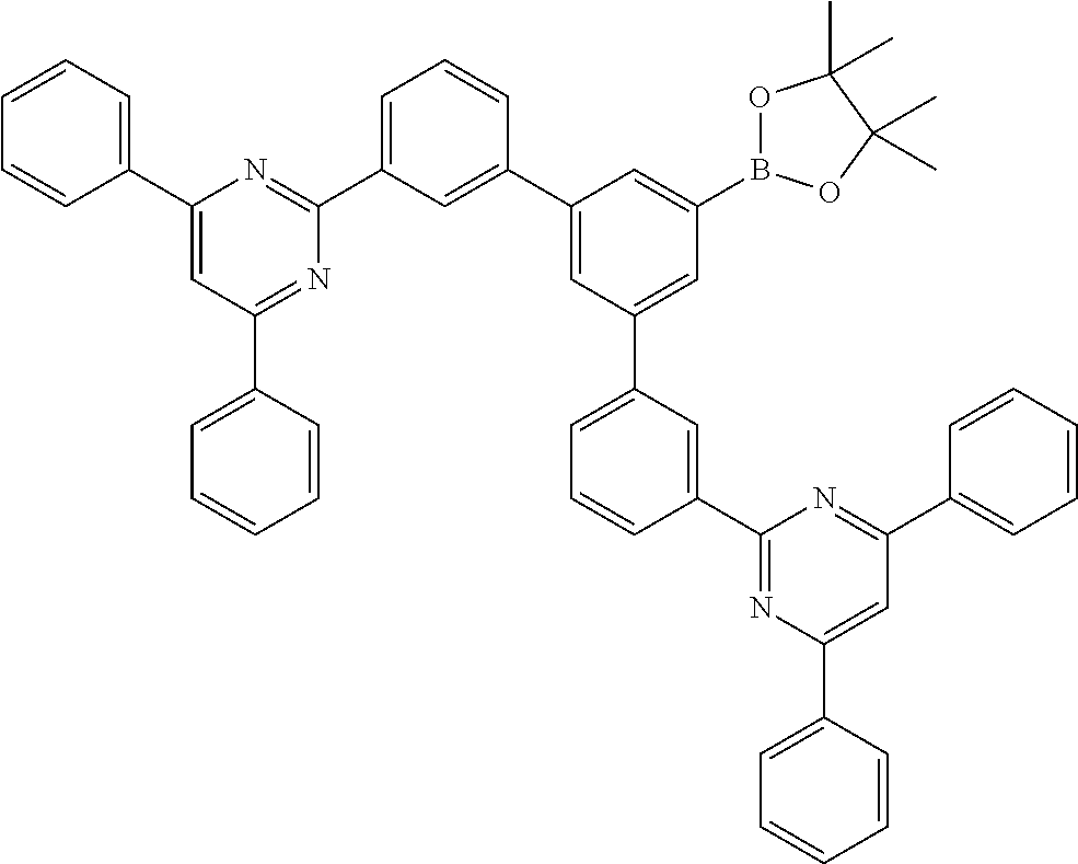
C1(C2=CC(C3=CC=CC=C3)=NC(C3=CC=CC(C4=CC(C5=CC=CC(C6=NC(C7=CC=CC=C7)=CC(C7=CC=CC=C7)=N6)=C5)=CC(B5OC(C)(C)C(C)(C)O5)=C4)=C3)=N2)=CC=CC=C1
